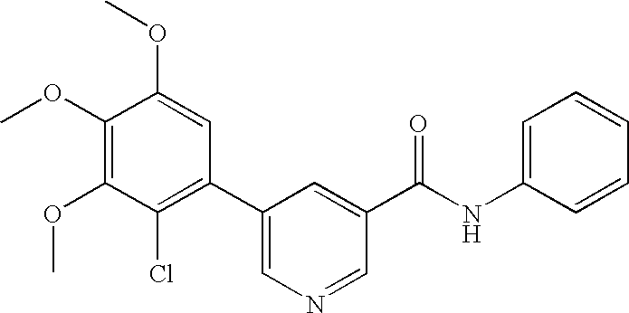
C1(OC)=C(OC)C(Cl)=C(C2=CN=CC(C(NC3=CC=CC=C3)=O)=C2)C=C1OC
